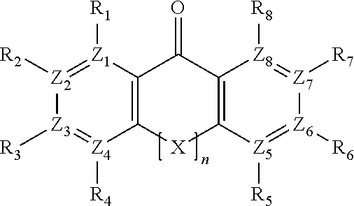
[Z2]1([R2])=[Z1]([R1])C2=C([Z4]([R4])=[Z3]1[R3])[X]C1=C(C2=O)[Z8]([R8])=[Z7]([R7])[Z6]([R6])=[Z5]1[R5]
